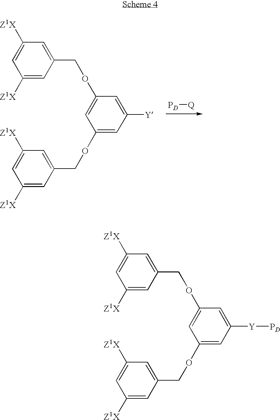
C1([Z1X])=CC(COC2=CC(OCC3=CC([Z1X])=CC([Z1X])=C3)=CC([Y])=C2)=CC([Z1X])=C1.[PD][Q].C1([Z1X])=CC(COC2=CC(OCC3=CC([Z1X])=CC([Z1X])=C3)=CC([Y][PD])=C2)=CC([Z1X])=C1
